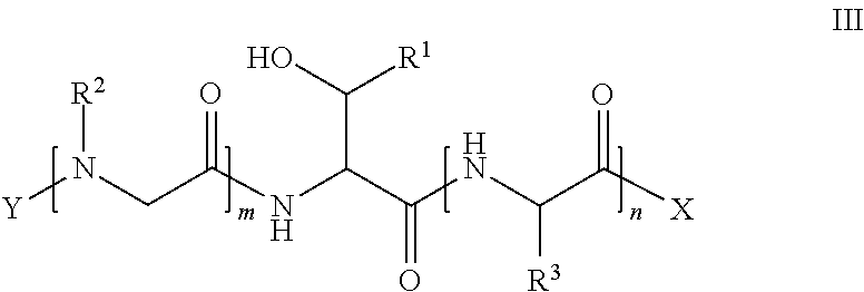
[Y]N(CC(NC(C(NC([R3])C(=O)[X])=O)C([R1])O)=O)[R2]
